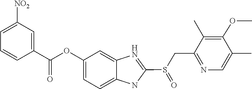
O(C1=CC=C2NC(S(CC3=NC=C(C)C(OC)=C3C)=O)=NC2=C1)C(C1=CC([NO2])=CC=C1)=O
